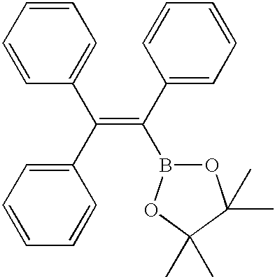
C1=CC=CC(C(=C(C2=CC=CC=C2)B2OC(C)(C)C(C)(C)O2)C2=CC=CC=C2)=C1
